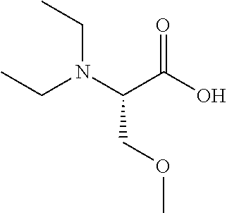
N(C(C(O)=O)COC)(CC)CC
